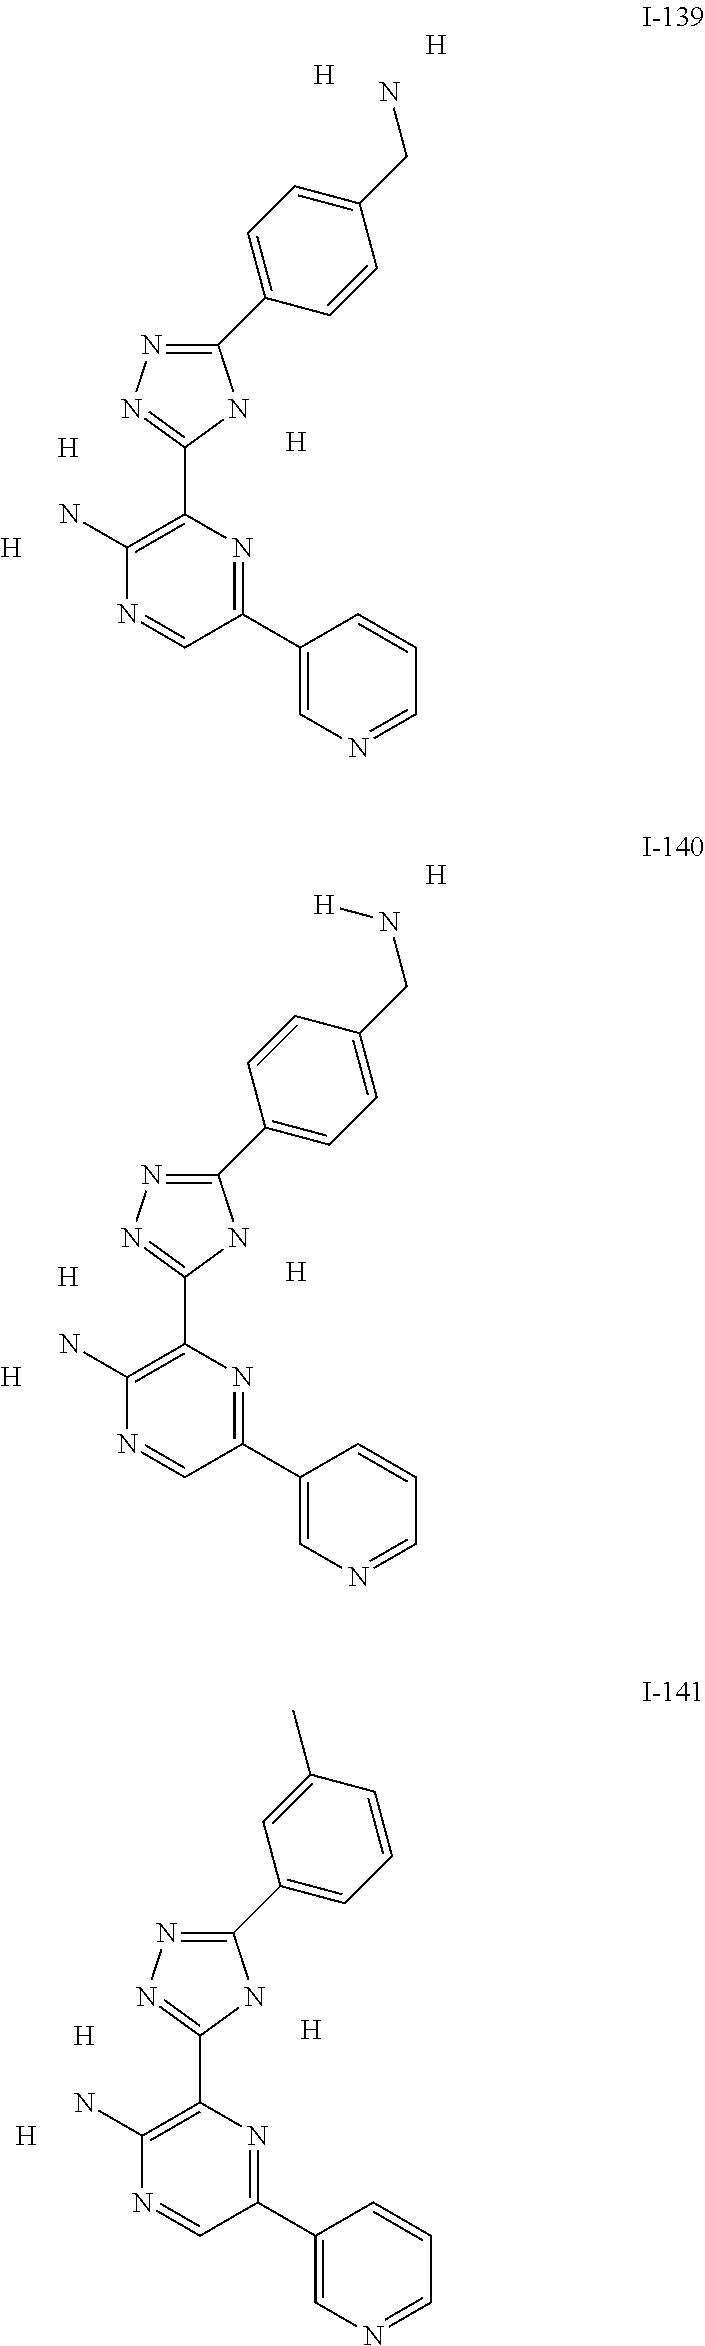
[H].C1(C2=NC(C3=NN=C(C4=CC=C(CN)C=C4)N3)=C(N)N=C2)=CN=CC=C1.[H].[H].[H].[H].[H].C1(C2=NC(C3=NN=C(C4=CC=C(CN[H])C=C4)N3)=C(N)N=C2)=CN=CC=C1.[H].[H].[H].[H].C1(C2=NC(C3=NN=C(C4=CC=CC(C)=C4)N3)=C(N)N=C2)=CN=CC=C1.[H].[H]
